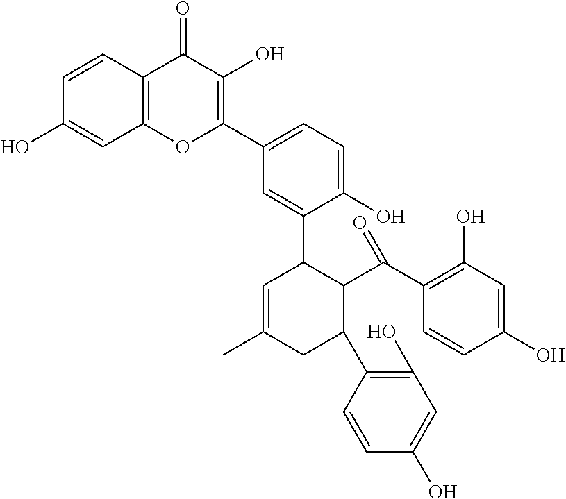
C1=CC2=C(C=C1O)OC(C1=CC=C(O)C(C3C=C(C)CC(C4=C(O)C=C(O)C=C4)C3C(C3=C(O)C=C(O)C=C3)=O)=C1)=C(O)C2=O
